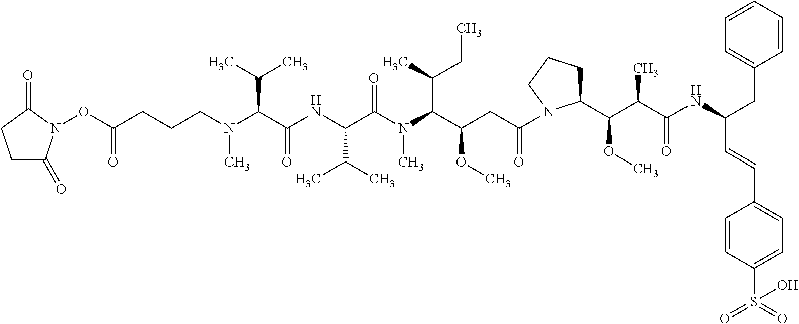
C1C(=O)N(OC(CCCN(C(C(NC(C(N(C(C(CC(=O)N2C(C(C(C(NC(CC3=CC=CC=C3)C=CC3=CC=C(S(=O)(=O)O)C=C3)=O)C)OC)CCC2)OC)C(C)CC)C)=O)C(C)C)=O)C(C)C)C)=O)C(=O)C1
